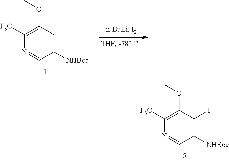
C1([NHBoc])=CC(OC)=C([F3C])N=C1.C1([NHBoc])=C(I)C(OC)=C([F3C])N=C1
